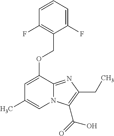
C1=CC=C(F)C(COC2=CC(C)=CN3C2=NC(CC)=C3C(=O)O)=C1F
